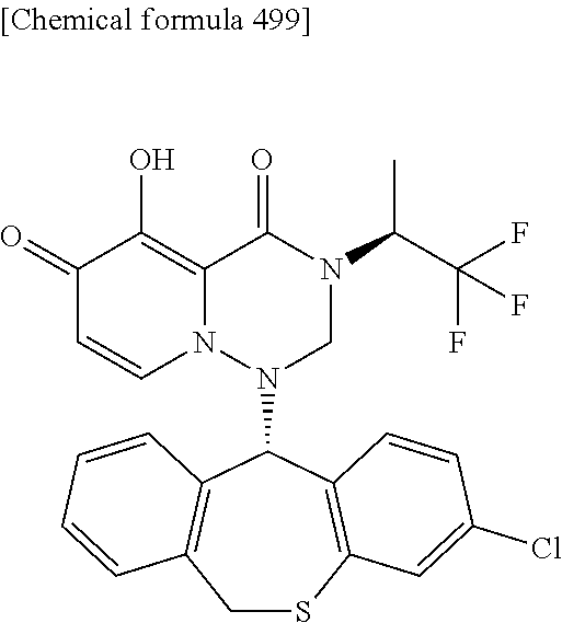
C1(=O)C=CN2C(=C1O)C(=O)N(C(C(F)(F)F)C)CN2C1C2=C(CSC3=C1C=CC(Cl)=C3)C=CC=C2
